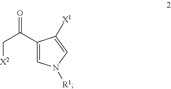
C([X2])C(C1=CN([R1])C=C1[X1])=O
